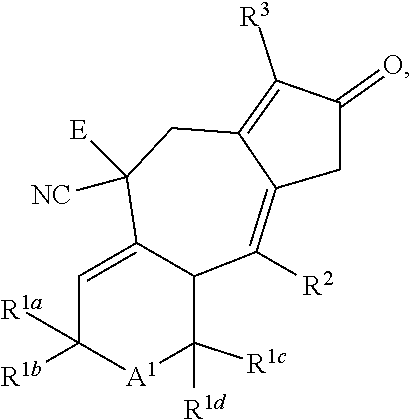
C1=C2C(C([R1c])([R1d])[A1]C1([R1b])[R1a])C([R2])=C1C(=C([R3])C(=O)C1)CC2([E])[NC]
